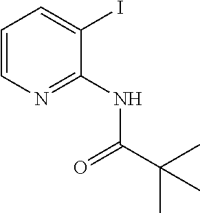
C1=CN=C(NC(C(C)(C)C)=O)C(I)=C1
